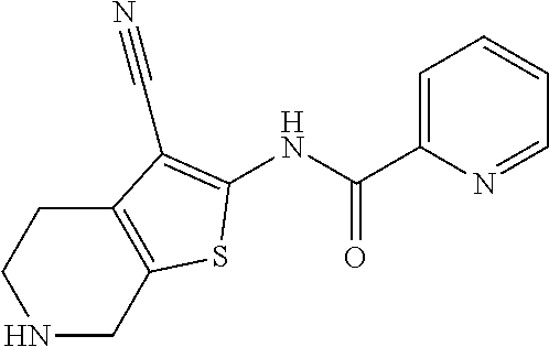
N1CC2=C(CC1)C(C#N)=C(NC(C1=CC=CC=N1)=O)S2
